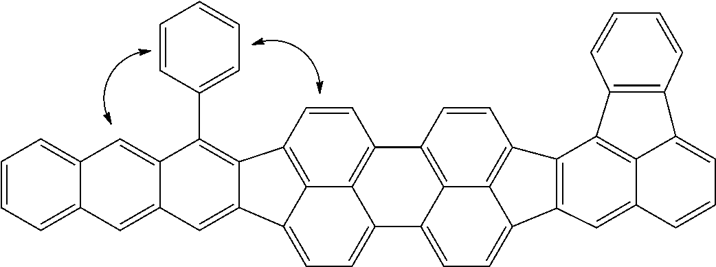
C1(C2=CC=CC=C2)=C2C(=CC3=CC4=CC=CC=C4C=C13)C1=CC=C3C4=C(C=CC2=C41)C1=C2C3=CC=C3C2=C(C=C1)C1=C3C=C2C3=C1C1=C(C3=CC=C2)C=CC=C1
